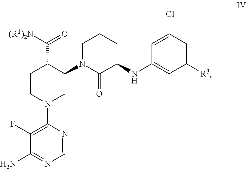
C1CN(C2=C(F)C(N)=NC=N2)CC(N2C(=O)C(NC3=CC([R3])=CC(Cl)=C3)CCC2)C1C([(R1)2N])=O
